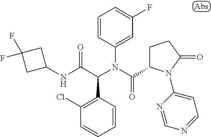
C1=CC(N(C(=O)C2CCC(=O)N2C2=CC=NC=N2)C(C(NC2CC(F)(F)C2)=O)C2=C(Cl)C=CC=C2)=CC(F)=C1
